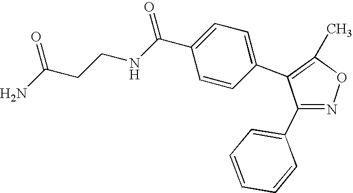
C1(C2=CC=CC=C2)=NOC(C)=C1C1=CC=C(C(NCCC(N)=O)=O)C=C1
